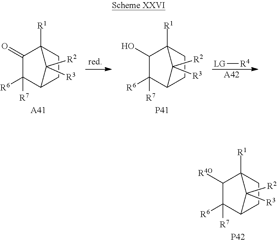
[A42].[LG][R4].C1([R6])([R7])C2CCC([R1])(C1=O)C2([R2])[R3].[A41].C1([R6])([R7])C2CCC([R1])(C1O)C2([R2])[R3].[P41].C1([R6])([R7])C2CCC([R1])(C1[R4O])C2([R2])[R3].[P42]
